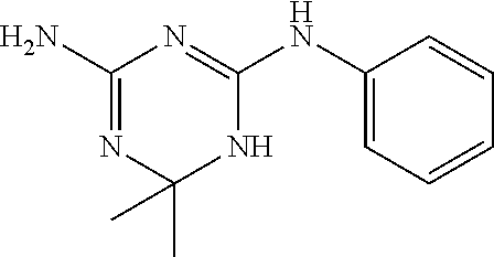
C1(N)=NC(C)(C)NC(NC2=CC=CC=C2)=N1
